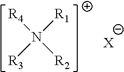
N([R4])([R1])([R2])[R3].[X]
